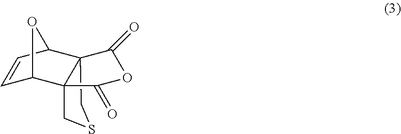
C1=CC2C34C(C1O2)(CSC3)C(=O)OC4=O
